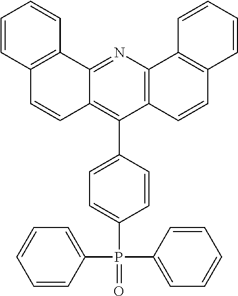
C12=C(N=C3C(=C1C1=CC=C(P(C4=CC=CC=C4)(C4=CC=CC=C4)=O)C=C1)C=CC1=C3C=CC=C1)C1=C(C=C2)C=CC=C1
